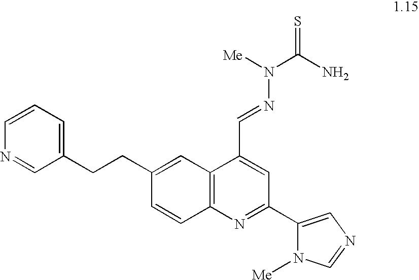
C1(CCC2=CC=CN=C2)=CC2=C(C=C1)N=C(C1=CN=CN1[Me])C=C2C=NN(C(=S)N)[Me]
